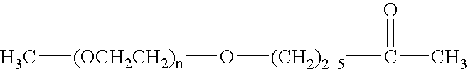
[(CH2)25](O[(OCH2CH2)n]C)C(=O)C
